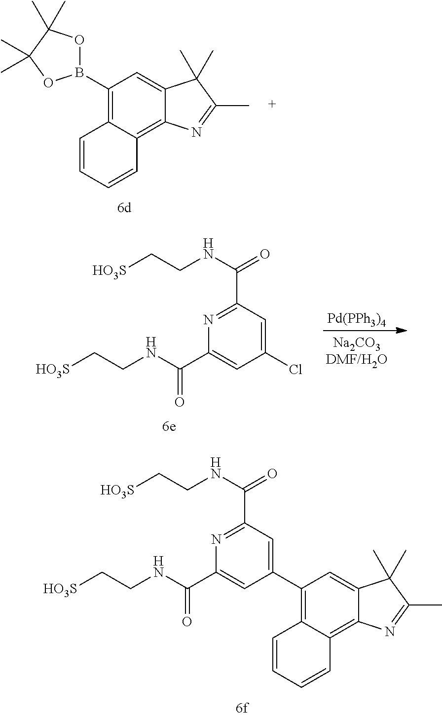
N1=C(C(NCC[HO3S])=O)C=C(C2=C3C(=C4C(=C2)C(C)(C)C(C)=N4)C=CC=C3)C=C1C(NCC[HO3S])=O.C1(B2OC(C)(C)C(C)(C)O2)=C2C(=C3C(=C1)C(C)(C)C(C)=N3)C=CC=C2.N1=C(C(NCC[HO3S])=O)C=C(Cl)C=C1C(NCC[HO3S])=O.[Pd(PPh3)4]
